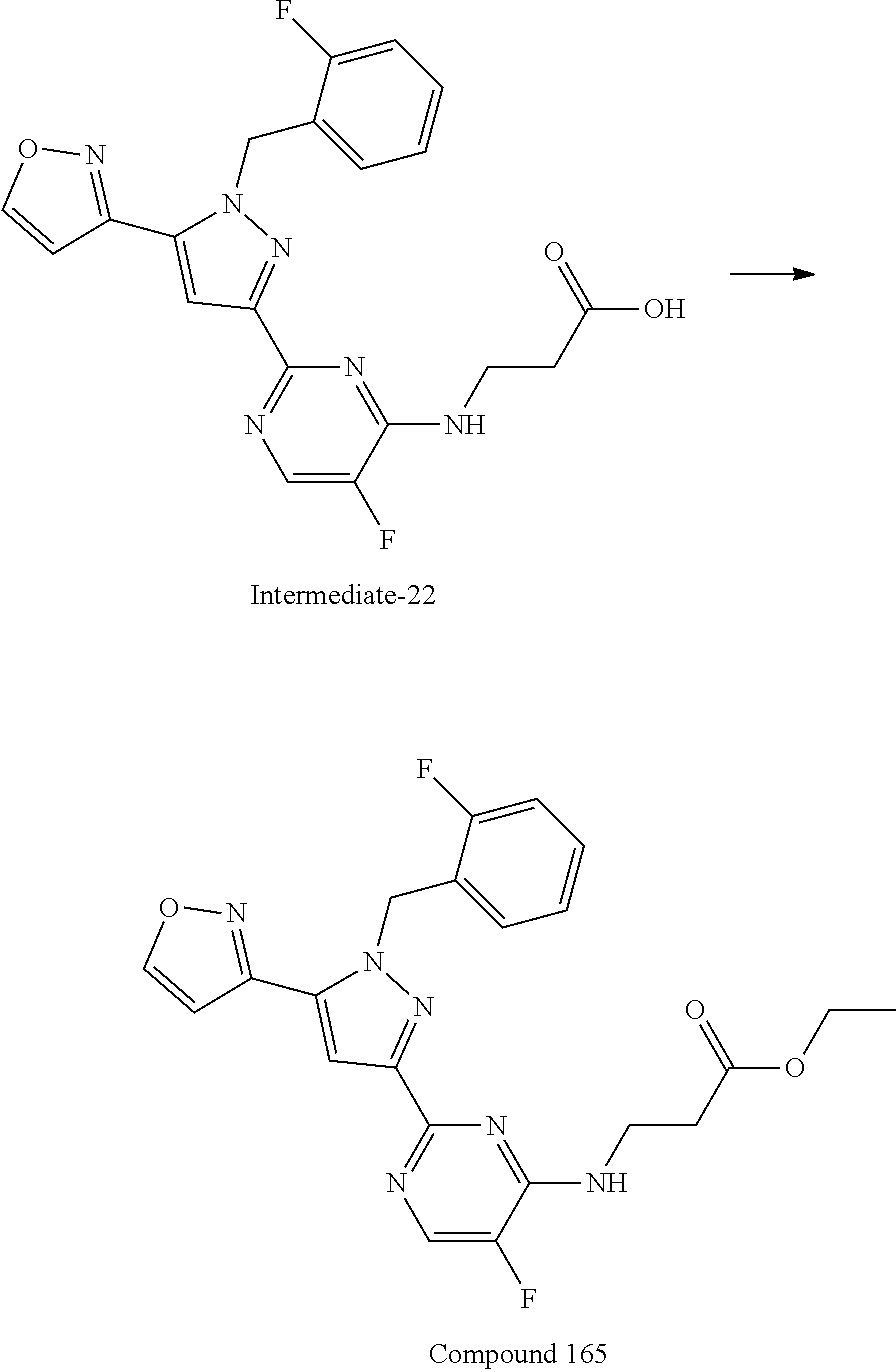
C1=C(F)C(NCCC(O)=O)=NC(C2=NN(CC3=CC=CC=C3F)C(C3=NOC=C3)=C2)=N1.C1=C(F)C(NCCC(OCC)=O)=NC(C2=NN(CC3=CC=CC=C3F)C(C3=NOC=C3)=C2)=N1
